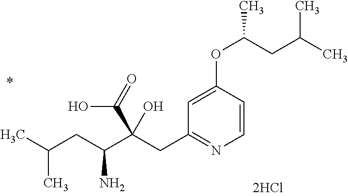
C1=CC(OC(C)CC(C)C)=CC(CC(C(CC(C)C)N)(C(=O)O)O)=N1
